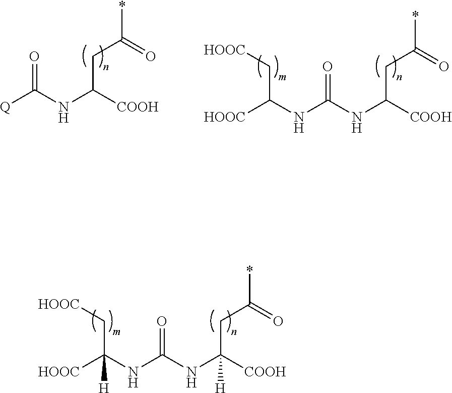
N(C(NC([COOH])(CC(*)=O)[H])=O)C([HOOC])(C[HOOC])[H].[Q]C(NC([COOH])CC(*)=O)=O.N(C(NC([COOH])CC(*)=O)=O)C([HOOC])C[HOOC]
